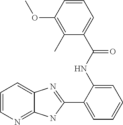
C1=CN=C2C(=C1)N=C(C1=CC=CC=C1NC(C1=CC=CC(OC)=C1C)=O)N2
